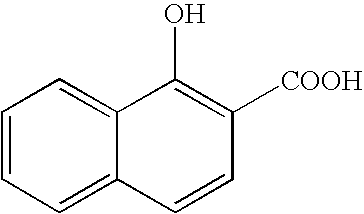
C1=CC=C2C(=C1)C(O)=C([COOH])C=C2
